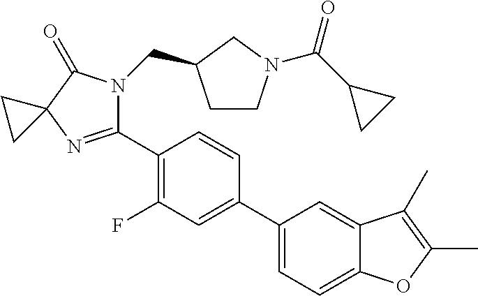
C12=CC(C3=CC(F)=C(C4=NC5(C(=O)N4CC4CCN(C(C6CC6)=O)C4)CC5)C=C3)=CC=C1OC(C)=C2C
